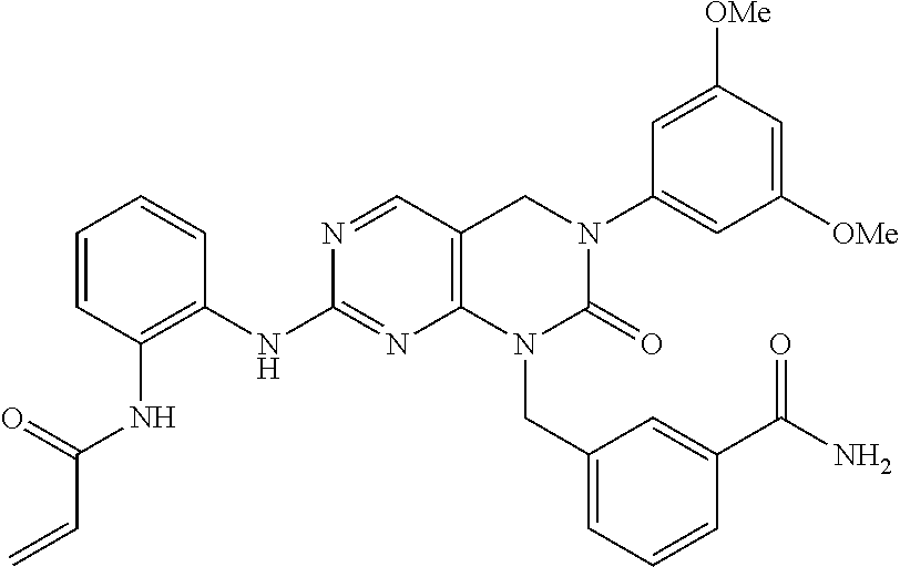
C1=CC=CC(NC2=NC3=C(C=N2)CN(C2=CC([OMe])=CC([OMe])=C2)C(=O)N3CC2=CC=CC(C(N)=O)=C2)=C1NC(C=C)=O
